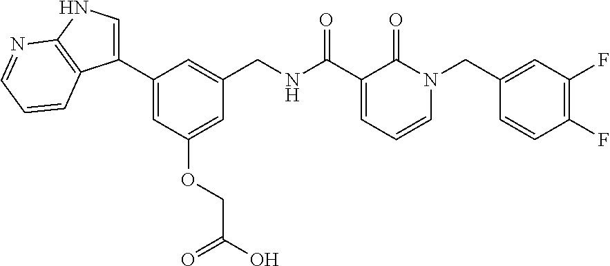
C1=C(OCC(O)=O)C=C(C2=CNC3=C2C=CC=N3)C=C1CNC(C1=CC=CN(CC2=CC(F)=C(F)C=C2)C1=O)=O
